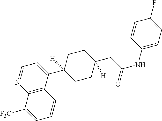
C12=C(C(C3([H])CCC(CC(NC4=CC=C(F)C=C4)=O)([H])CC3)=CC=N1)C=CC=C2[F3C]
